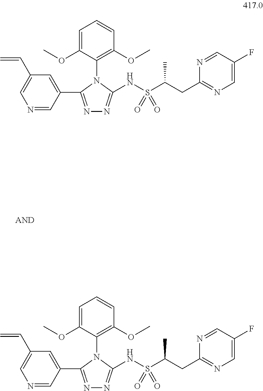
N1=C(C2=CC(C=C)=CN=C2)N(C2=C(OC)C=CC=C2OC)C(NS(C(CC2=NC=C(F)C=N2)C)(=O)=O)=N1.N1=C(C2=CC(C=C)=CN=C2)N(C2=C(OC)C=CC=C2OC)C(NS(C(CC2=NC=C(F)C=N2)C)(=O)=O)=N1
